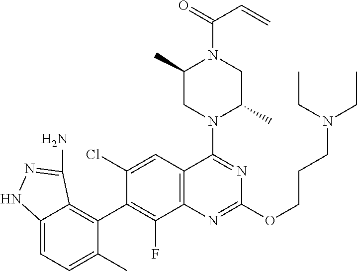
C12=C(C=C(Cl)C(C3=C4C(=CC=C3C)NN=C4N)=C1F)C(N1C(C)CN(C(=O)C=C)C(C)C1)=NC(OCCCN(CC)CC)=N2
